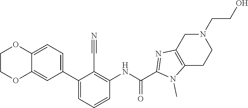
C1COC2=CC(C3=CC=CC(NC(=O)C4=NC5=C(CCN(CCO)C5)N4C)=C3C#N)=CC=C2O1
